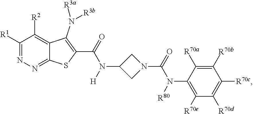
C1([R1])=NN=C2C(=C1[R2])C(N([R3b])[R3a])=C(C(N(C1CN(C(N(C3=C([R70e])C([R70d])=C([R70c])C([R70b])=C3[R70a])[R80])=O)C1)[H])=O)S2
